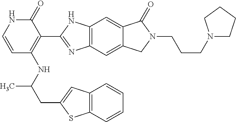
C12=C(C=C3C(=C1)C(=O)N(CCCN1CCCC1)C3)N=C(C1=C(NC(CC3=CC4=C(S3)C=CC=C4)C)C=CNC1=O)N2
